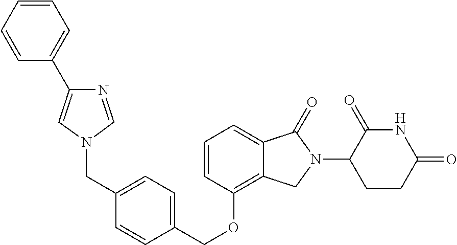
C(OC1=C2C(=CC=C1)C(=O)N(C1C(=O)NC(=O)CC1)C2)C1=CC=C(CN2C=NC(C3=CC=CC=C3)=C2)C=C1
